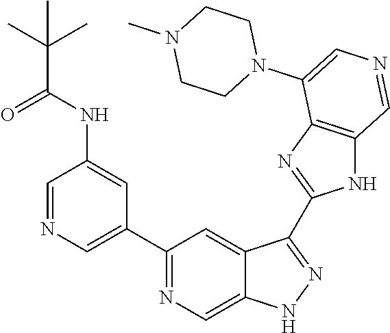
C1(C2=CN=CC(NC(=O)C(C)(C)C)=C2)=NC=C2C(=C1)C(C1=NC3=C(N1)C=NC=C3N1CCN(C)CC1)=NN2
